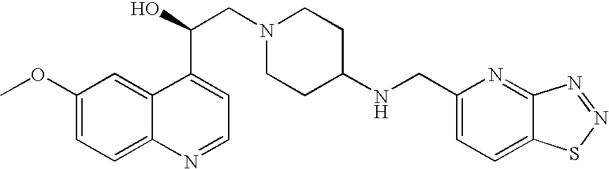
C1(OC)=CC=C2C(=C1)C(C(O)CN1CCC(NCC3=CC=C4C(=N3)N=NS4)CC1)=CC=N2
